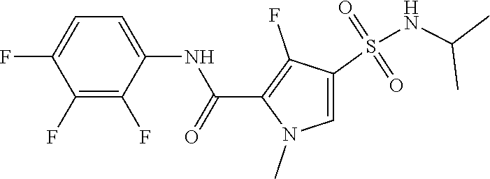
C1(F)=C(F)C(NC(C2=C(F)C(S(NC(C)C)(=O)=O)=CN2C)=O)=CC=C1F
